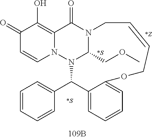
C1(=O)C=CN2C(=C1O)C(=O)N1C(COC)N2C(C2=CC=CC=C2)C2=CC=CC=C2OCC=CC1
